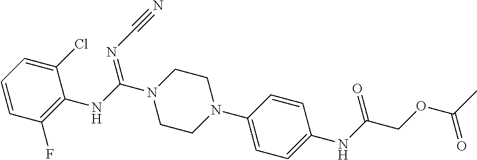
C1=CC(N2CCN(C(NC3=C(F)C=CC=C3Cl)=NC#N)CC2)=CC=C1NC(=O)COC(C)=O
